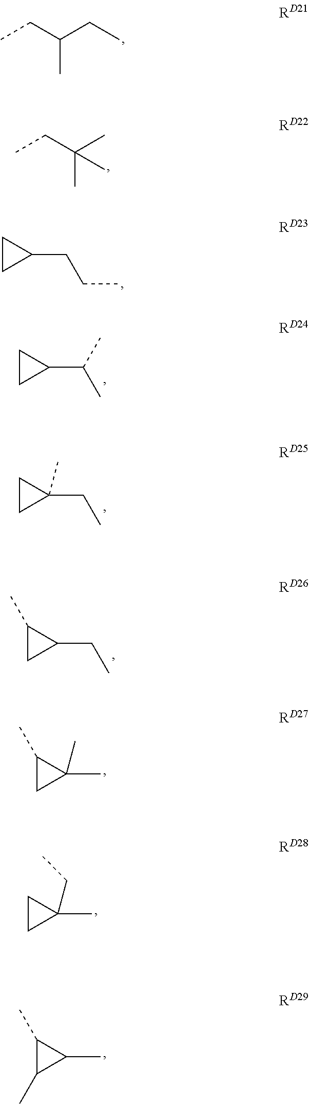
CCC(CC)C.CCC(C)(C)C.C1CC1CCC.C1CC1C(C)C.C1CC1(CC)C.C1(C)CC1CC.C1(C)CC1(C)C.C1CC1(C)CC.C1(C)C(C)C1C
